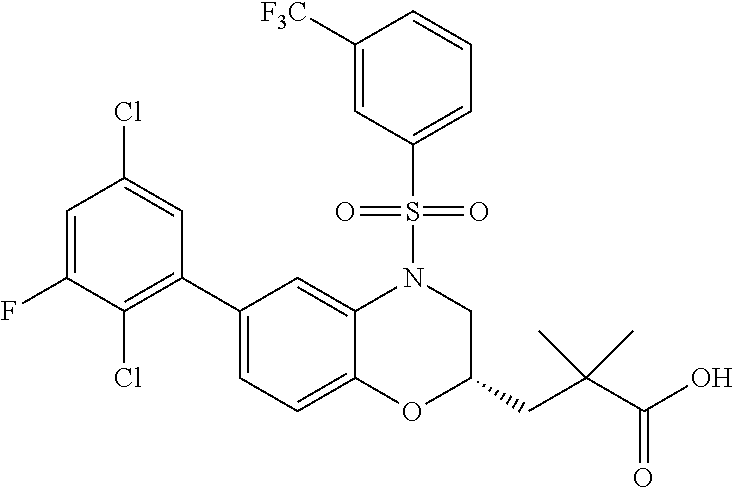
C1(C2=C(Cl)C(F)=CC(Cl)=C2)=CC=C2C(=C1)N(S(C1=CC=CC([F3C])=C1)(=O)=O)CC(CC(C(O)=O)(C)C)O2
